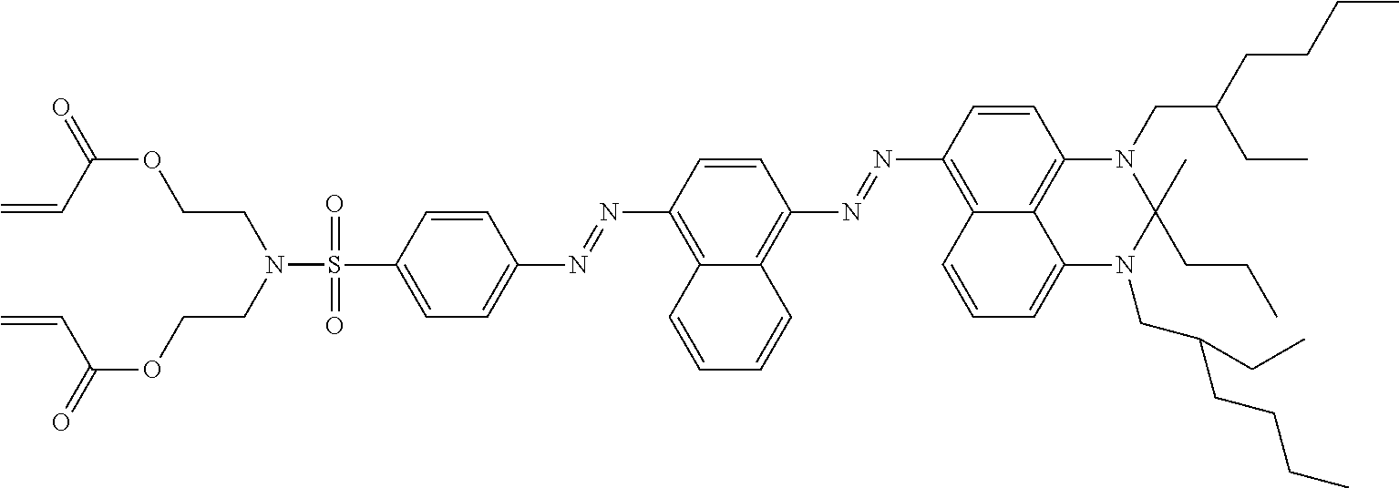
S(C1=CC=C(N=NC2=C3C(=C(N=NC4=C5C6=C(C=C4)N(CC(CCCC)CC)C(C)(CCC)N(CC(CCCC)CC)C6=CC=C5)C=C2)C=CC=C3)C=C1)(=O)(N(CCOC(=O)C=C)CCOC(=O)C=C)=O
